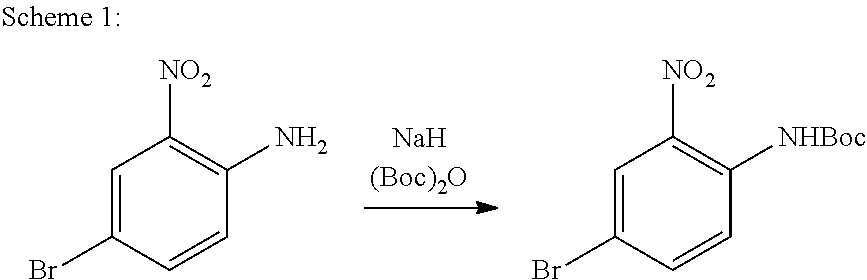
C1=C(Br)C=CC(N)=C1[NO2].C1=C(Br)C=CC([NHBoc])=C1[NO2]
